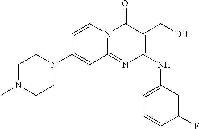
C1=CC(F)=CC(NC2=C(CO)C(=O)N3C(=N2)C=C(N2CCN(C)CC2)C=C3)=C1
